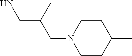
C1CN(CC(CN)C)CCC1C
